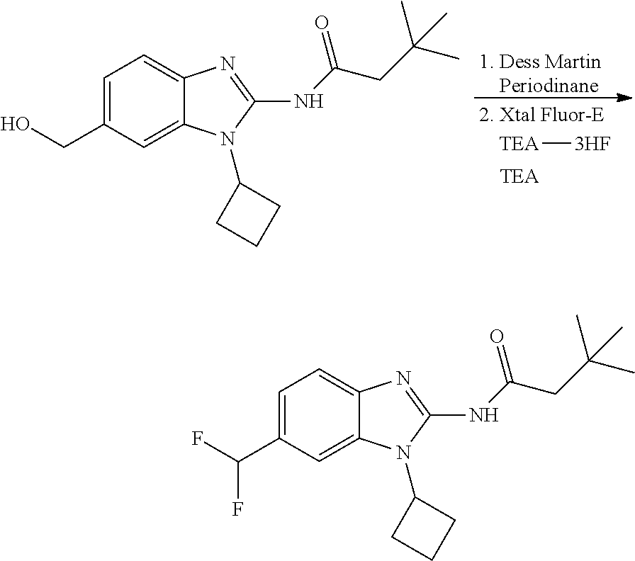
C1=C(CO)C=C2C(=C1)N=C(NC(CC(C)(C)C)=O)N2C1CCC1.[TEA][3HF].[1. Dess Martin    Periodinane].C1=C(C(F)F)C=C2C(=C1)N=C(NC(CC(C)(C)C)=O)N2C1CCC1
